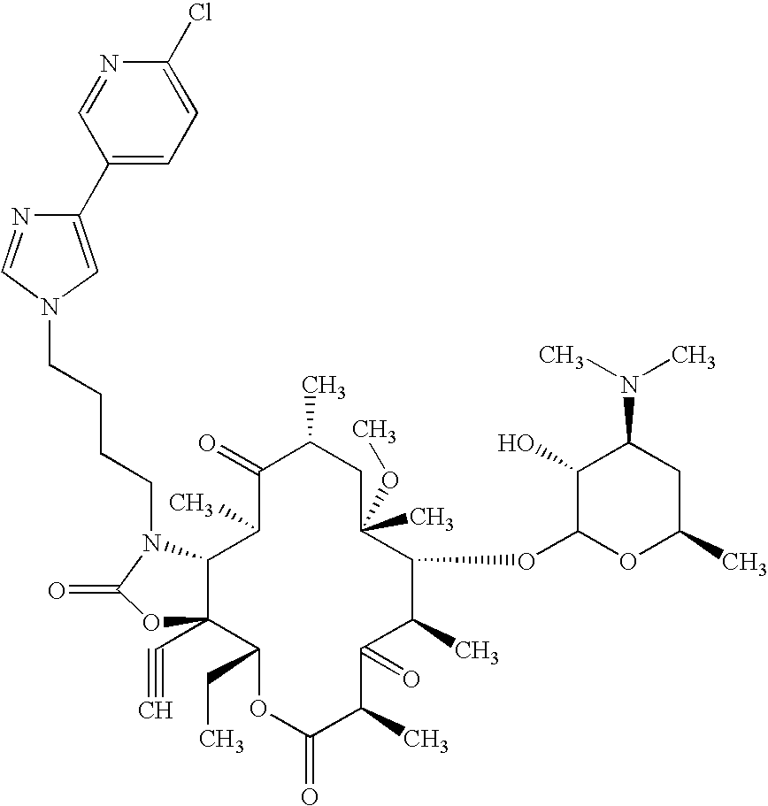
C12C(C#C)(C(CC)OC(=O)C(C)C(=O)C(C)C(OC3OC(C)CC(N(C)C)C3O)C(OC)(C)CC(C)C(=O)C1C)OC(=O)N2CCCCN1C=NC(C2=CC=C(Cl)N=C2)=C1
